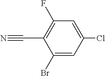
C1=C(Cl)C=C(Br)C(C#N)=C1F
